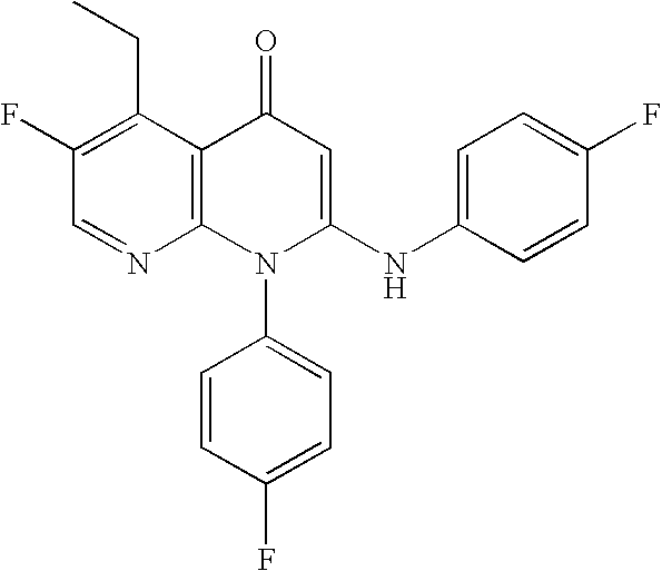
C1=NC2=C(C(CC)=C1F)C(=O)C=C(NC1=CC=C(F)C=C1)N2C1=CC=C(F)C=C1
